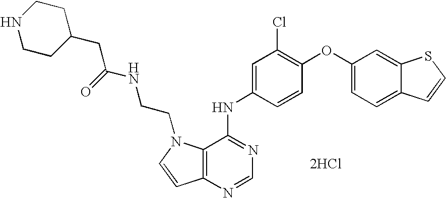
[2HCl].C12=C(N=CN=C1NC1=CC(Cl)=C(OC3=CC=C4C(=C3)SC=C4)C=C1)C=CN2CCNC(=O)CC1CCNCC1
